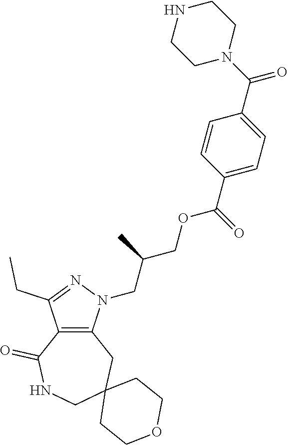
C12=C(N(CC(COC(C3=CC=C(C(=O)N4CCNCC4)C=C3)=O)C)N=C1CC)CC1(CNC2=O)CCOCC1
